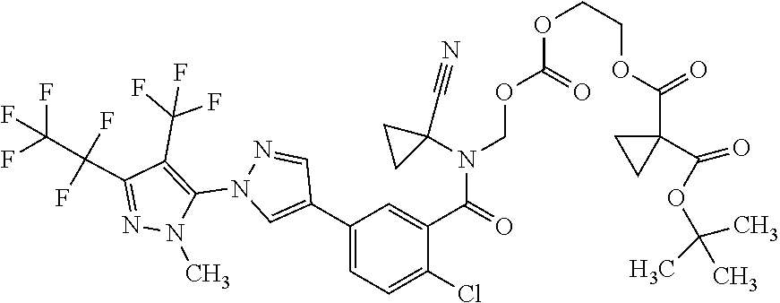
C1(C2=CN(C3=C(C(F)(F)F)C(C(F)(F)C(F)(F)F)=NN3C)N=C2)=CC=C(Cl)C(C(=O)N(C2(C#N)CC2)COC(OCCOC(C2(C(OC(C)(C)C)=O)CC2)=O)=O)=C1
